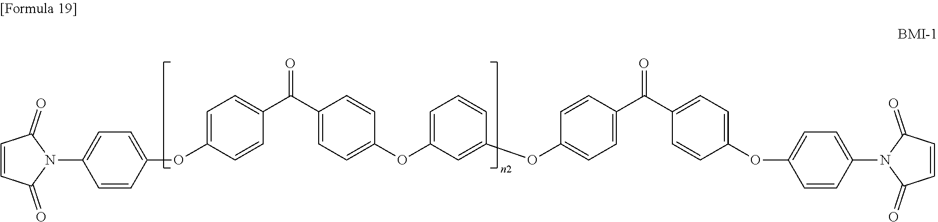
N1(C2=CC=C(OC3=CC=C(C(C4=CC=C(OC5=CC=CC(OC6=CC=C(C(=O)C7=CC=C(OC8=CC=C(N9C(=O)C=CC9=O)C=C8)C=C7)C=C6)=C5)C=C4)=O)C=C3)C=C2)C(=O)C=CC1=O
